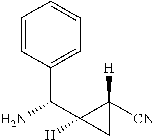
C1=CC(C(C2([H])CC2([H])[CN])N)=CC=C1
